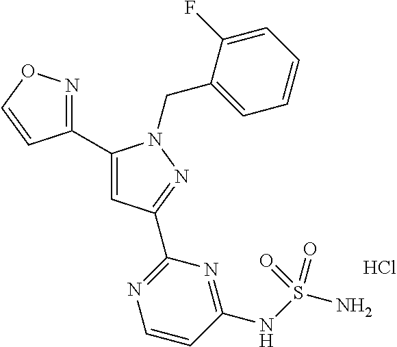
C1(C2=NOC=C2)=CC(C2=NC=CC(NS(N)(=O)=O)=N2)=NN1CC1=CC=CC=C1F.Cl
